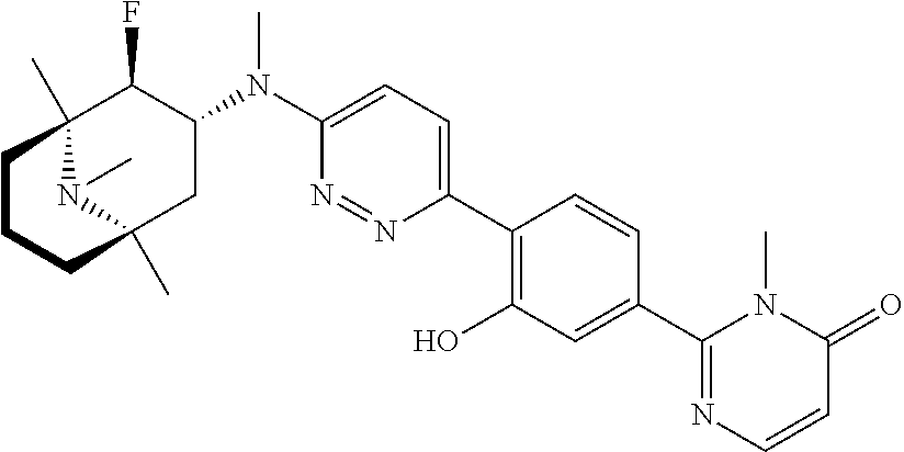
C1(C2=C(O)C=C(C3=NC=CC(=O)N3C)C=C2)=CC=C(N(C2C(F)C3(C)N(C)C(C)(C2)CCC3)C)N=N1
